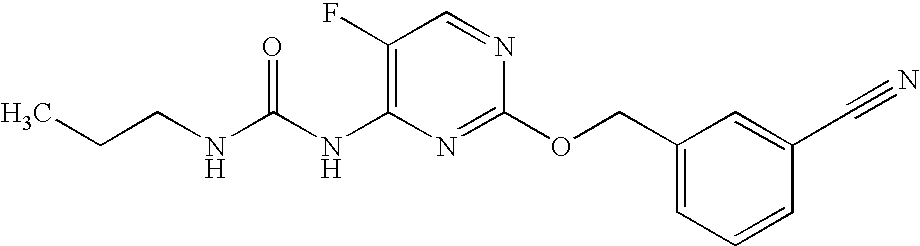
N1=CC(F)=C(NC(NCCC)=O)N=C1OCC1=CC=CC(C#N)=C1
